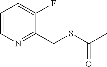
C1=CN=C(CSC(C)=O)C(F)=C1
